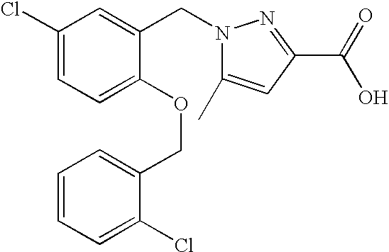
C1(Cl)=CC=C(OCC2=CC=CC=C2Cl)C(CN2C(C)=CC(C(=O)O)=N2)=C1
